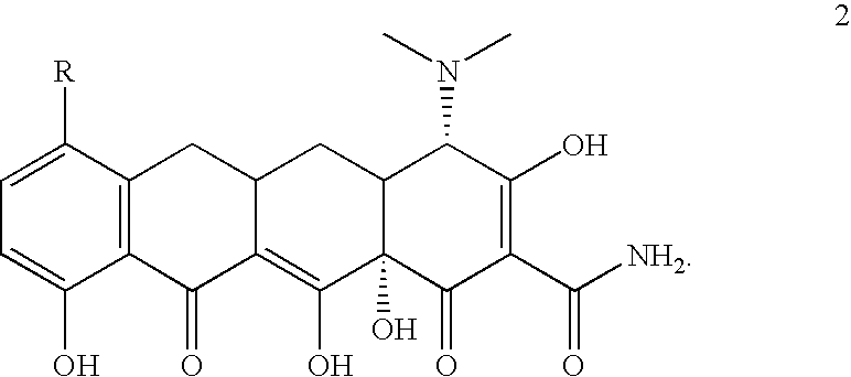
C12=C(C([R])=CC=C1O)CC1C(=C(O)C3(O)C(C1)C(N(C)C)C(O)=C(C([NH2])=O)C3=O)C2=O
